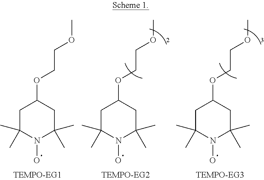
C1C(C)(C)N(O)C(C)(C)CC1OCCOC.C1C(C)(C)N(O)C(C)(C)CC1OCCOC.C1C(C)(C)N(O)C(C)(C)CC1OCCOC
